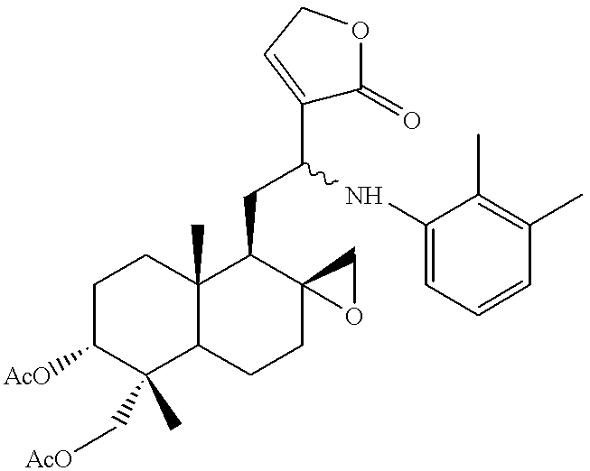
C1CC2(C)C(C(C)(C[AcO])C1[AcO])CCC1(C2CC(C2=CCOC2=O)NC2=CC=CC(C)=C2C)OC1
